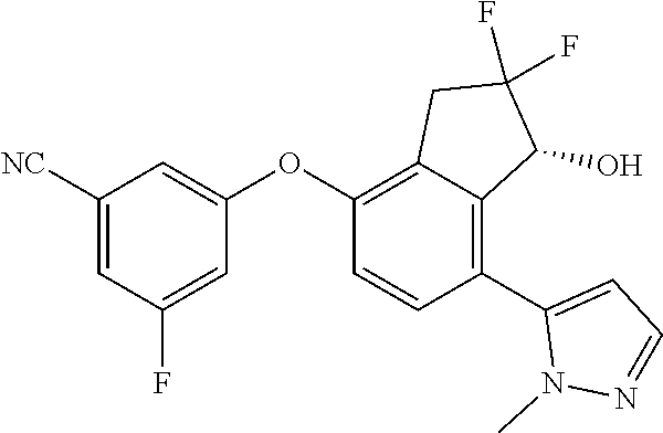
C1([NC])=CC(F)=CC(OC2=C3C(=C(C4=CC=NN4C)C=C2)C(O)C(F)(F)C3)=C1
